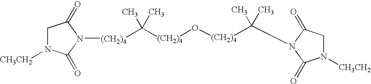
C([(CH2)4]O[(CH2)4]C(C)(C)N1C(=O)CN([CH3CH2])C1=O)(C)(C)[(CH2)4]N1C(=O)CN([CH3CH2])C1=O
